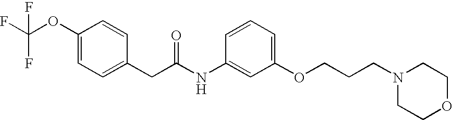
C1(OC(F)(F)F)=CC=C(CC(NC2=CC(OCCCN3CCOCC3)=CC=C2)=O)C=C1
